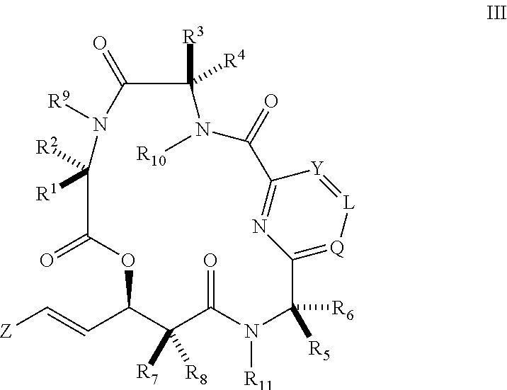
[Z]C=CC1C([R7])([R8])C(=O)N([R11])C([R5])([R6])C2=[Q][L]=[Y]C(=N2)C(=O)N([R10])C([R3])([R4])C(=O)N([R9])C([R1])([R2])C(=O)O1
